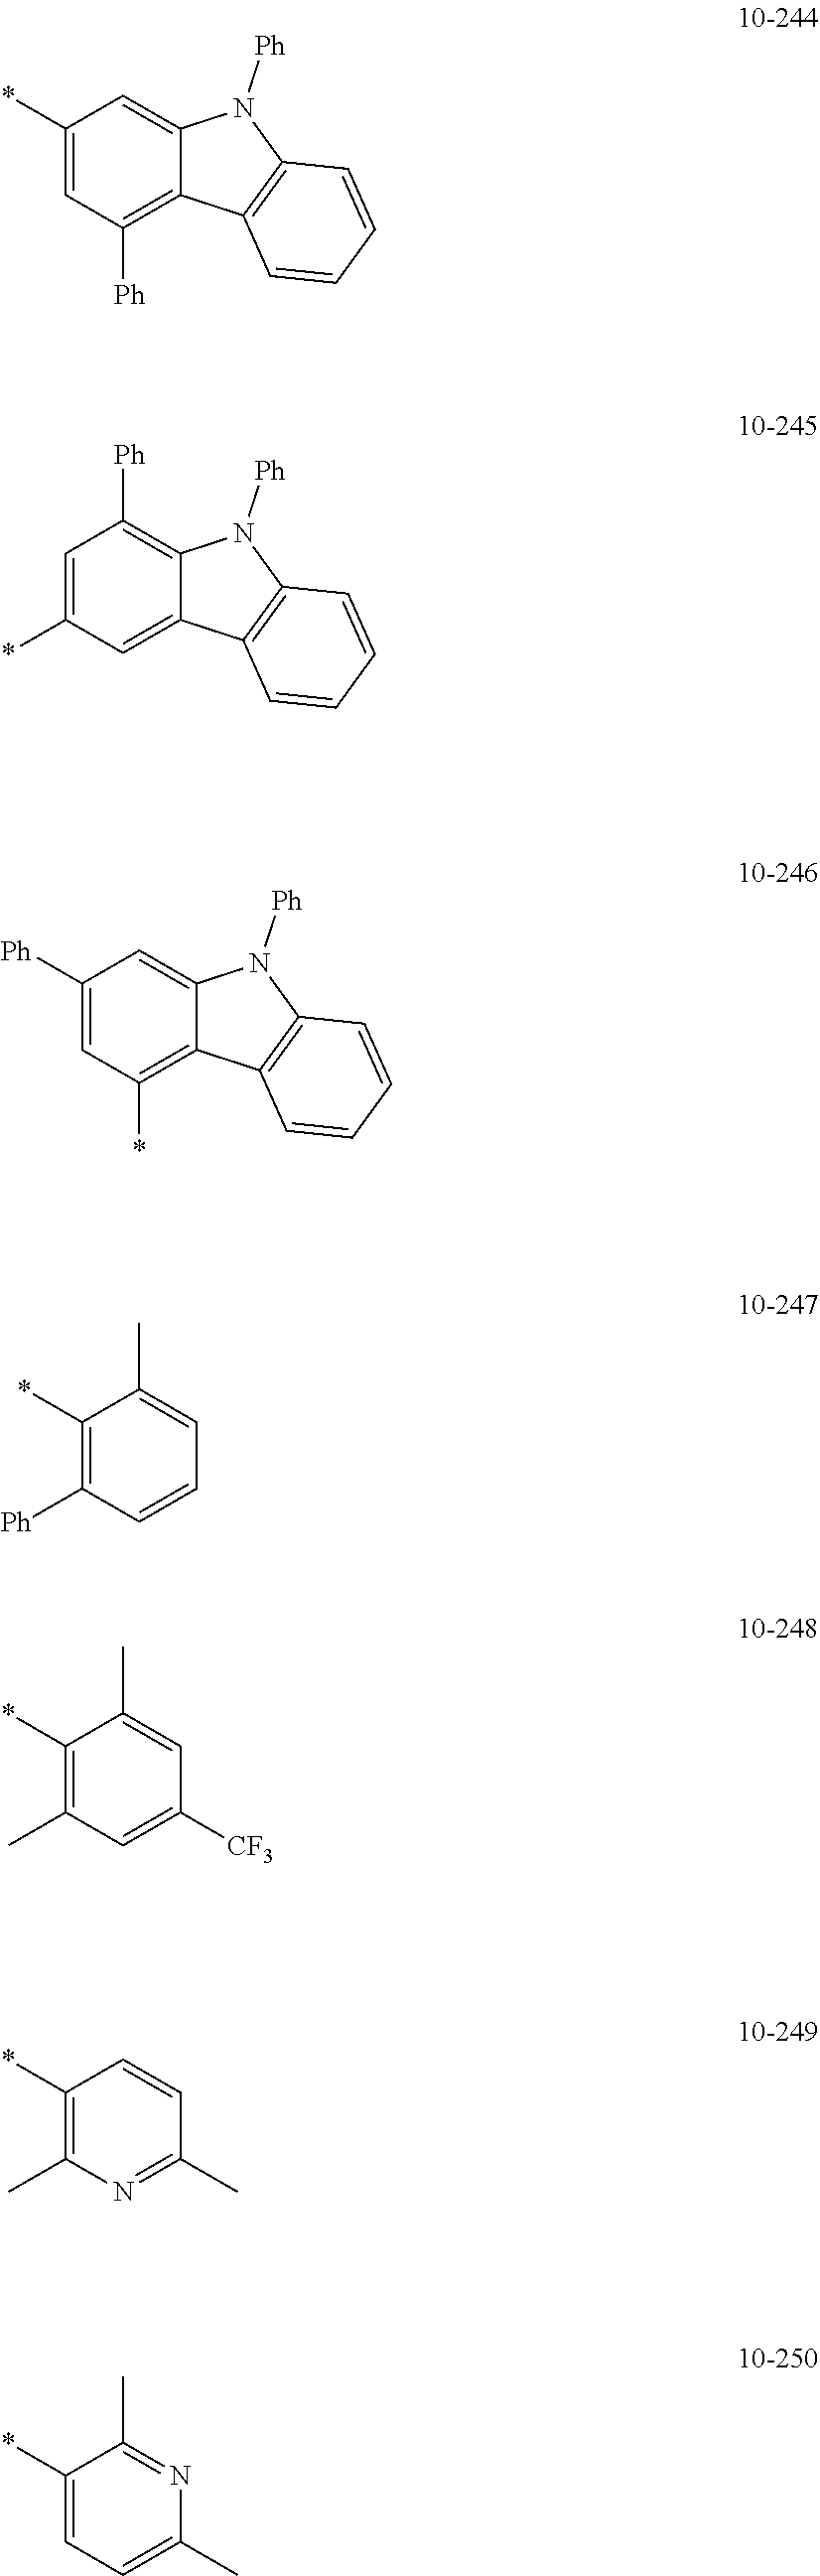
C1([Ph])=CC(*)=C2C(=C1)N([Ph])C1=C2C=CC=C1.C1(*)=CC([Ph])=C2C(=C1)N([Ph])C1=C2C=CC=C1.C1=C(*)C=C2C(=C1[Ph])N([Ph])C1=C2C=CC=C1.C1(*)=C([Ph])C=CC=C1C.C1(*)=C(C)C=C([CF3])C=C1C.C1(*)=C(C)N=C(C)C=C1.C1(*)=CC=C(C)N=C1C
